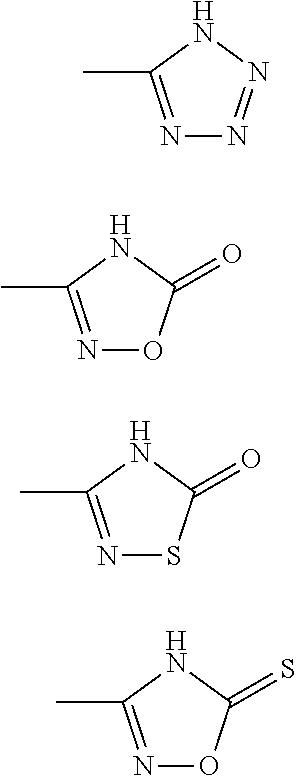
N1=C(C)NN=N1.N1=C(C)NC(=O)O1.N1=C(C)NC(=O)S1.N1=C(C)NC(=S)O1
